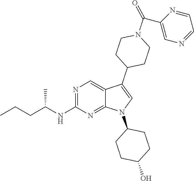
N1=C(NC(CCC)C)N=C2C(=C1)C(C1CCN(C(C3=CN=CC=N3)=O)CC1)=CN2C1CCC(O)CC1
